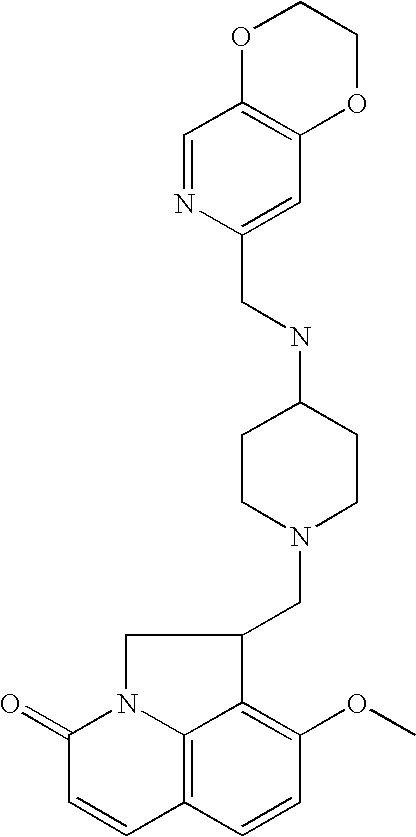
C12=C3C=CC(OC)=C1C(CN1CCC(NCC4=CC5=C(C=N4)OCCO5)CC1)CN2C(=O)C=C3
